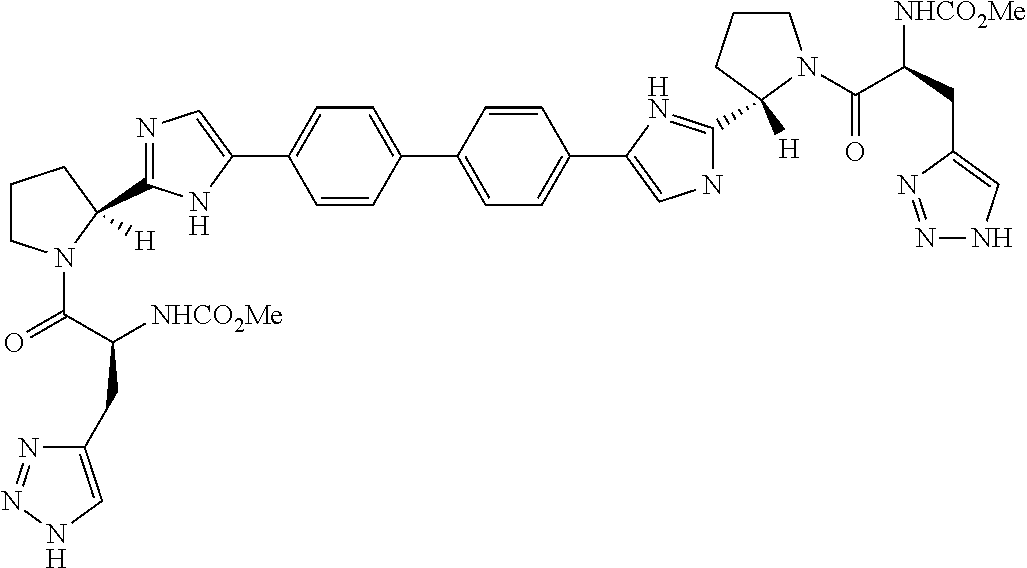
C1=C(C2=CC=C(C3=CNC(C4([H])CCCN4C(C(CC4=CNN=N4)[NHCO2Me])=O)=N3)C=C2)C=CC(C2=CN=C(C3([H])N(C(=O)C(CC4=CNN=N4)[NHCO2Me])CCC3)N2)=C1
